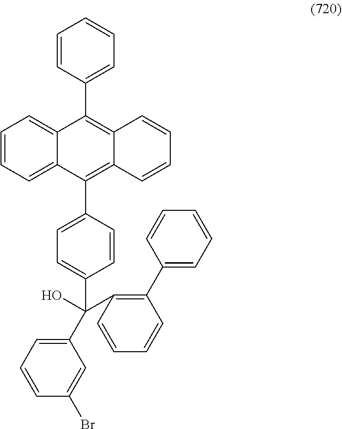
C1=CC=C2C(=C1)C(C1=CC=CC=C1)=C1C(=C2C2=CC=C(C(C3=CC=CC(Br)=C3)(O)C3=C(C4=CC=CC=C4)C=CC=C3)C=C2)C=CC=C1
